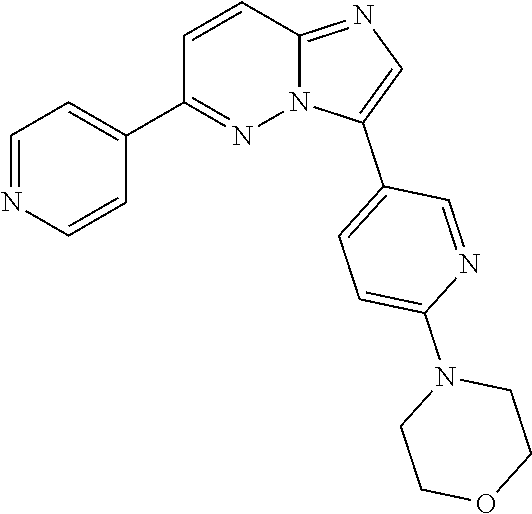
C1=C(C2=CC=C(N3CCOCC3)N=C2)N2C(=N1)C=CC(C1=CC=NC=C1)=N2
